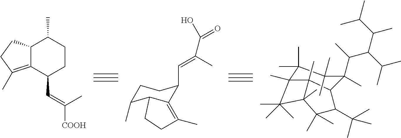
C12C(=C(C)CC1)C(C=C(C)[COOH])CCC2C.C(=C(C)C(O)=O)C1C2=C(C)CCC2C(C)CC1.C12(C)C(C)(C)C(C(C)(C)C)C3C(C(C(C(C)C)C(C(C)C)C)C)(C)C(C)(C)C(C)(C)C(C)(C1(C)(C)C)C23C
